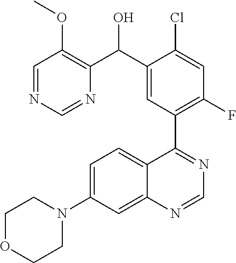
C1=C(N2CCOCC2)C=C2C(=C1)C(C1=C(F)C=C(Cl)C(C(O)C3=C(OC)C=NC=N3)=C1)=NC=N2
